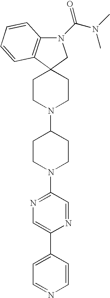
C12(CCN(C3CCN(C4=NC=C(C5=CC=NC=C5)N=C4)CC3)CC1)CN(C(N(C)C)=O)C1=C2C=CC=C1
